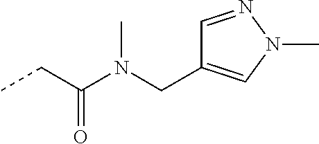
CCC(=O)N(C)CC1=CN(C)N=C1
